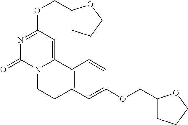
N1=C(OCC2CCCO2)C=C2N(C1=O)CCC1=C2C=CC(OCC2CCCO2)=C1
